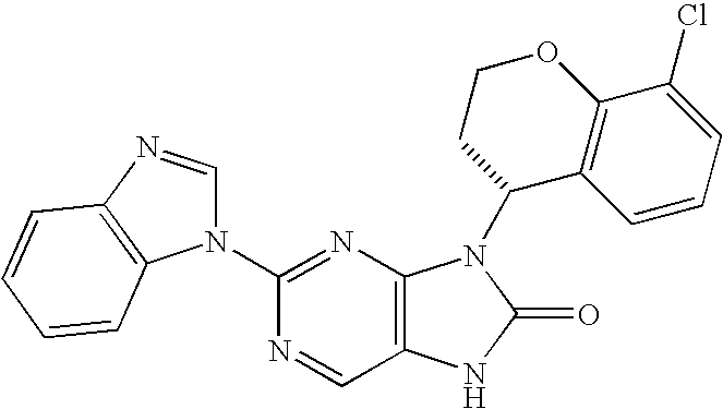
C12=C(N=C(N3C=NC4=C3C=CC=C4)N=C1)N(C1C3=C(C(Cl)=CC=C3)OCC1)C(=O)N2
